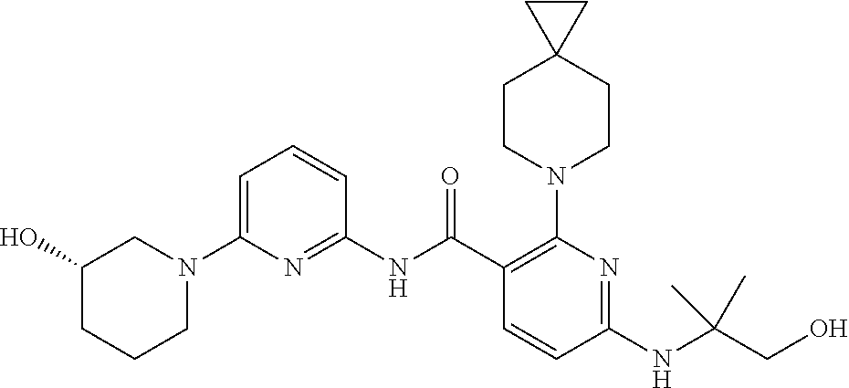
C1(NC(C2=C(N3CCC4(CC3)CC4)N=C(NC(CO)(C)C)C=C2)=O)=NC(N2CC(O)CCC2)=CC=C1
